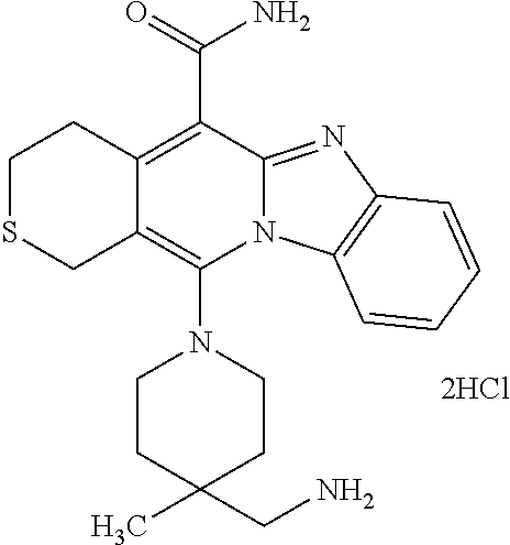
[2HCl].C12=C(C(=O)N)C3=NC4=C(N3C(N3CCC(C)(CN)CC3)=C1CSCC2)C=CC=C4
